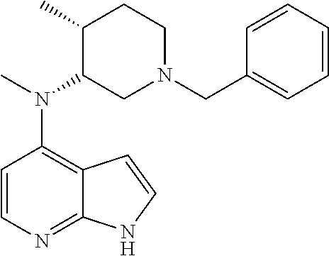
C1=CN=C2C(=C1N(C)C1CN(CC3=CC=CC=C3)CCC1C)C=CN2
